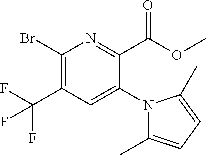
C1(Br)=C(C(F)(F)F)C=C(N2C(C)=CC=C2C)C(C(OC)=O)=N1
